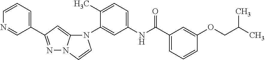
C1(C2=NN3C(=C2)N(C2=CC(NC(C4=CC=CC(OCC(C)C)=C4)=O)=CC=C2C)C=C3)=CC=CN=C1
